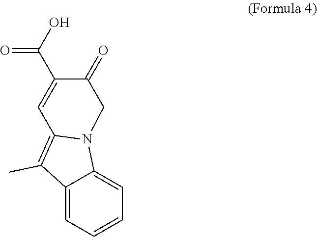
OC(C1=CC2=C(C)C3=CC=CC=C3N2CC1=O)=O
